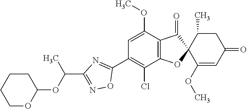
C1(OC)=CC(C2=NC(C(C)OC3CCCCO3)=NO2)=C(Cl)C2=C1C(=O)C1(O2)C(OC)=CC(=O)CC1C
